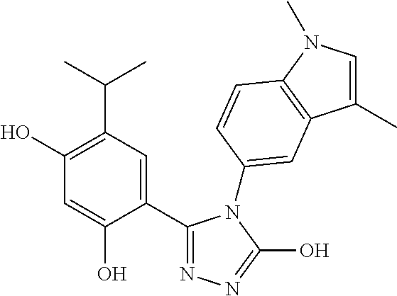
C1(C2=CC(C(C)C)=C(O)C=C2O)=NN=C(O)N1C1=CC2=C(N(C)C=C2C)C=C1
